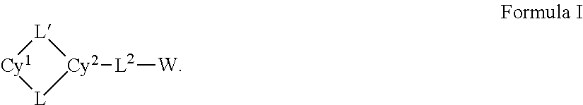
[L2]([W])[Cy2]1[L][Cy1][L]1
